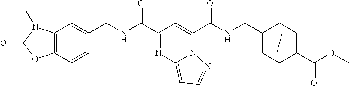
C1(C(NCC2=CC3=C(C=C2)OC(=O)N3C)=O)=NC2=CC=NN2C(C(NCC23CCC(C(OC)=O)(CC2)CC3)=O)=C1
